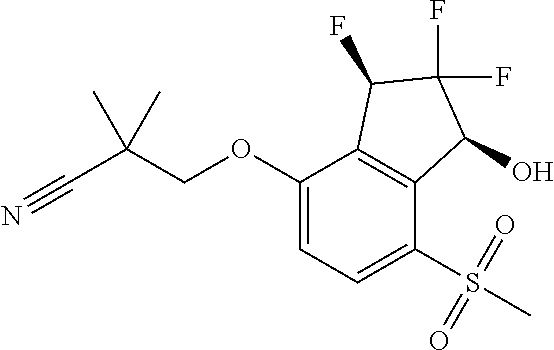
C1(OCC(C#N)(C)C)=CC=C(S(=O)(=O)C)C2=C1C(F)C(F)(F)C2O
